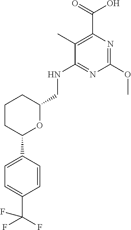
C1=CC(C2OC(CNC3=NC(OC)=NC(C(=O)O)=C3C)CCC2)=CC=C1C(F)(F)F
